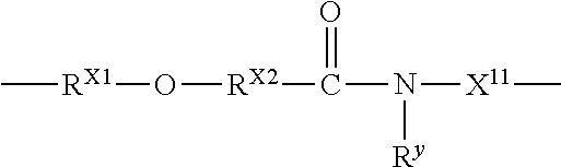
C[RX1]O[RX2]C(=O)N([Ry])[X11]C
